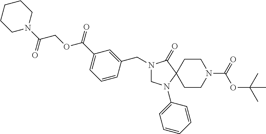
C1N(C2=CC=CC=C2)C2(C(=O)N1CC1=CC(C(OCC(N3CCCCC3)=O)=O)=CC=C1)CCN(C(OC(C)(C)C)=O)CC2
